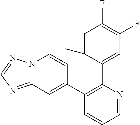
C1=C(C)C(C2=C(C3=CC4=NC=NN4C=C3)C=CC=N2)=CC(F)=C1F
